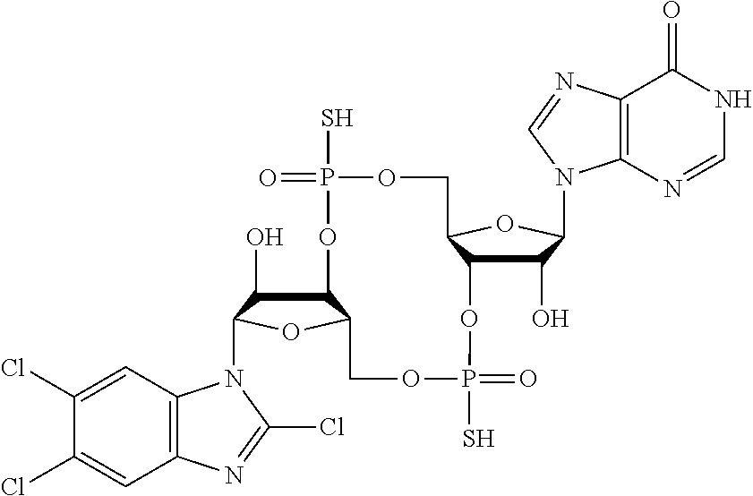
C12C(O)C(N3C4=C(C=C(Cl)C(Cl)=C4)N=C3Cl)OC1COP(S)(=O)OC1C(O)C(N3C4=C(C(=O)NC=N4)N=C3)OC1COP(S)(=O)O2
